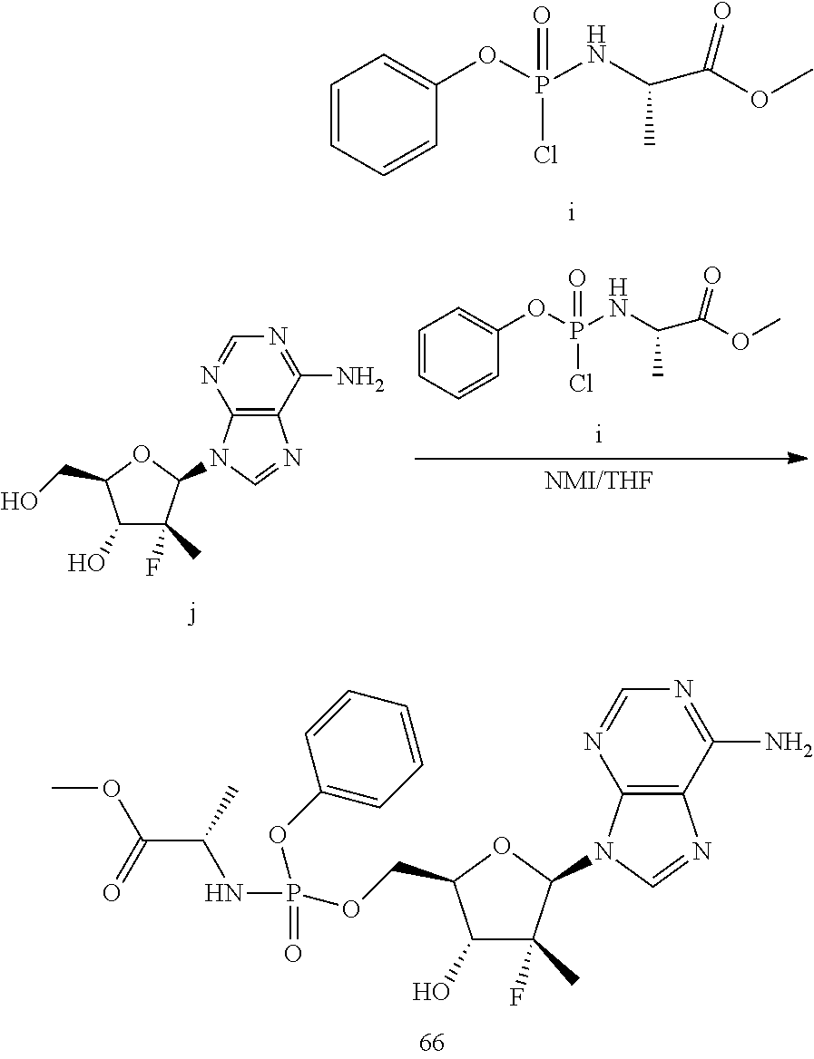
C1=CC=CC(OP(NC(C)C(=O)OC)(=O)Cl)=C1.C1(O)C(C)(F)C(N2C3=C(N=C2)C(N)=NC=N3)OC1CO.C1(O)C(C)(F)C(N2C3=C(N=C2)C(N)=NC=N3)OC1COP(=O)(NC(C(=O)OC)C)OC1=CC=CC=C1.C1=CC=CC(OP(NC(C)C(=O)OC)(=O)Cl)=C1
